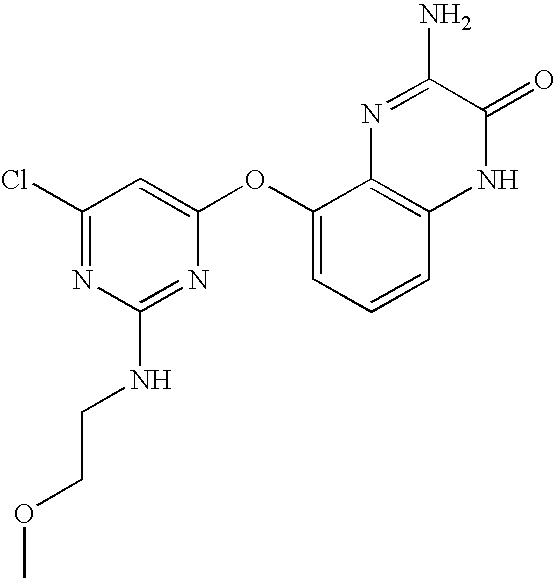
ClC1=NC(NCCOC)=NC(OC2=CC=CC3=C2N=C(N)C(=O)N3)=C1
